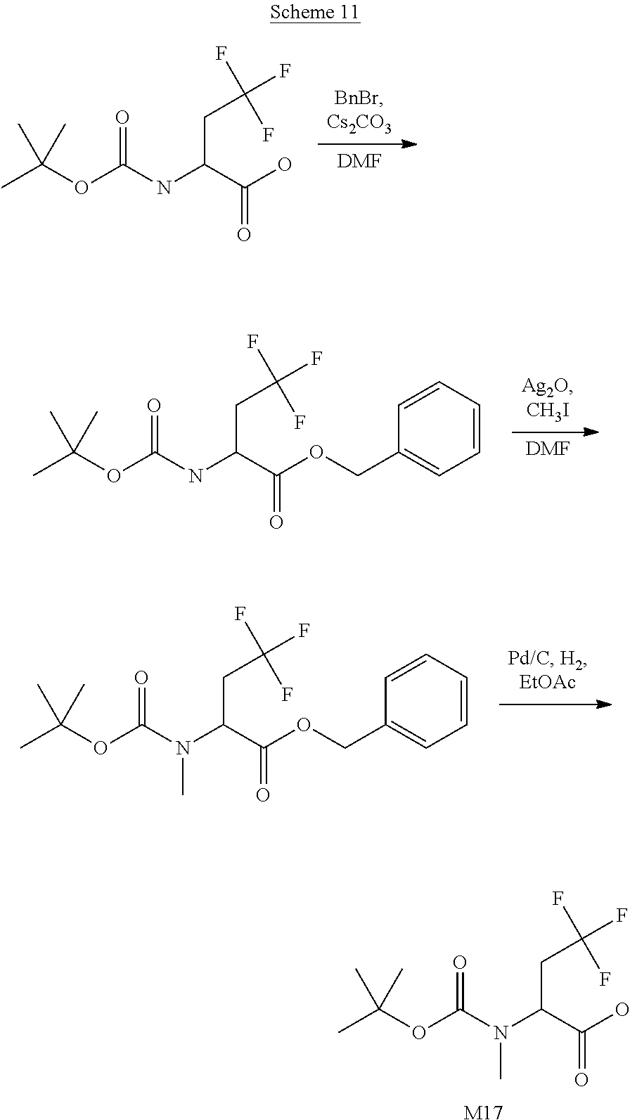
CC(OC(N(C(C(O)=O)CC(F)(F)F)C)=O)(C)C.[M17].[DMF].CC(OC(NC(C(O)=O)CC(F)(F)F)=O)(C)C.[DMF].CC(OC(NC(C(OCC1=CC=CC=C1)=O)CC(F)(F)F)=O)(C)C.CC(OC(N(C(C(OCC1=CC=CC=C1)=O)CC(F)(F)F)C)=O)(C)C
